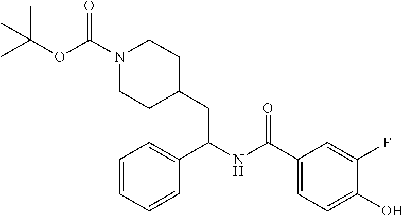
C1=C(C(NC(C2=CC=CC=C2)CC2CCN(C(=O)OC(C)(C)C)CC2)=O)C=C(F)C(O)=C1
